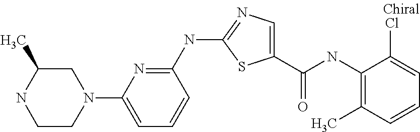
C1(NC(C2=CN=C(NC3=NC(N4CC(C)NCC4)=CC=C3)S2)=O)=C(C)C=CC=C1Cl
